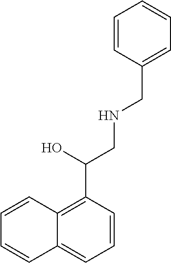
C12=CC=CC(C(O)CNCC3=CC=CC=C3)=C1C=CC=C2
